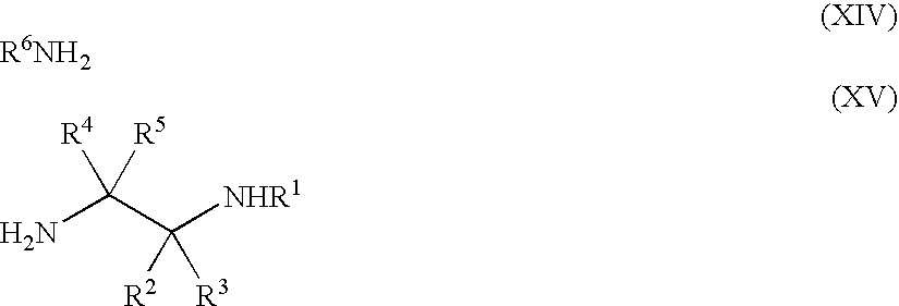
NC(C([NHR1])([R3])[R2])([R5])[R4]
